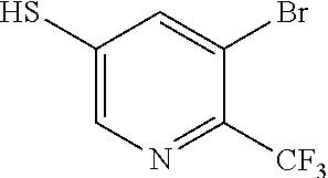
C1(S)=CN=C([CF3])C(Br)=C1
